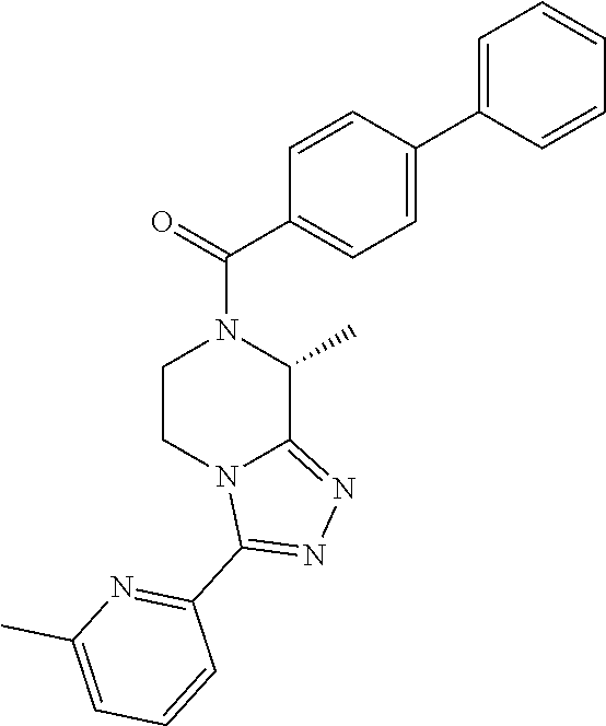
C1=C(C2=CC=CC=C2)C=CC(C(=O)N2CCN3C(=NN=C3C3=NC(C)=CC=C3)C2C)=C1
